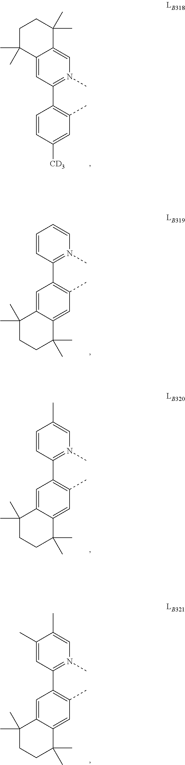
C1=C2C(=CN(C)=C1C1=C(C)C=C([CD3])C=C1)C(C)(C)CCC2(C)C.C1=CC=CN(C)=C1C1=C(C)C=C2C(=C1)C(C)(C)CCC2(C)C.C1=CC(C)=CN(C)=C1C1=C(C)C=C2C(=C1)C(C)(C)CCC2(C)C.C1=C(C)C(C)=CN(C)=C1C1=C(C)C=C2C(=C1)C(C)(C)CCC2(C)C
